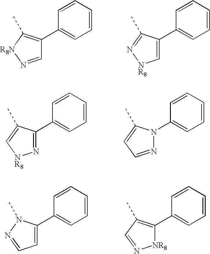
C1=N[R8N]C(C)=C1C1=CC=CC=C1.C1=C(C2=CC=CC=C2)C(C)=N[NR8]1.N1=C(C2=CC=CC=C2)C(C)=C[NR8]1.N1=CC=C(C)N1C1=CC=CC=C1.C1=C(C2=CC=CC=C2)N(C)N=C1.[NR8]1C(C2=CC=CC=C2)=C(C)C=N1
